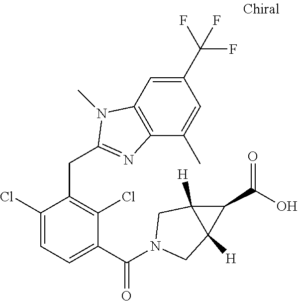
C1(Cl)=CC=C(C(N2CC3([H])C([H])(C2)C3C(O)=O)=O)C(Cl)=C1CC1=NC2=C(C=C(C(F)(F)F)C=C2C)N1C
